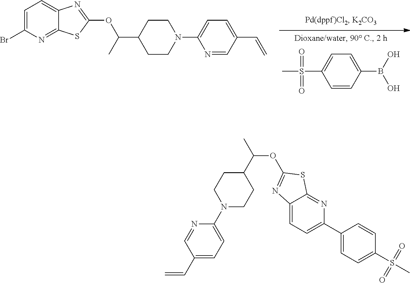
C1=C(B(O)O)C=CC(S(=O)(C)=O)=C1.C12=CC=C(Br)N=C1SC(OC(C1CCN(C3=CC=C(C=C)C=N3)CC1)C)=N2.C12=CC=C(C3=CC=C(S(=O)(=O)C)C=C3)N=C1SC(OC(C1CCN(C3=CC=C(C=C)C=N3)CC1)C)=N2
